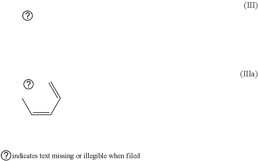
CC=CC=C
